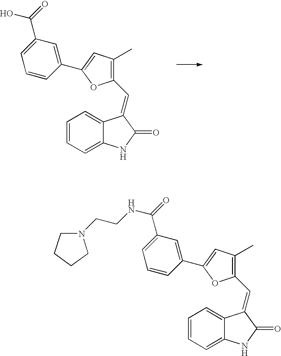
C1=CC=C2C(=C1)C(=CC1=C(C)C=C(C3=CC(C(=O)O)=CC=C3)O1)C(=O)N2.C1=CC=C2C(=C1)C(=CC1=C(C)C=C(C3=CC(C(=O)NCCN4CCCC4)=CC=C3)O1)C(=O)N2
